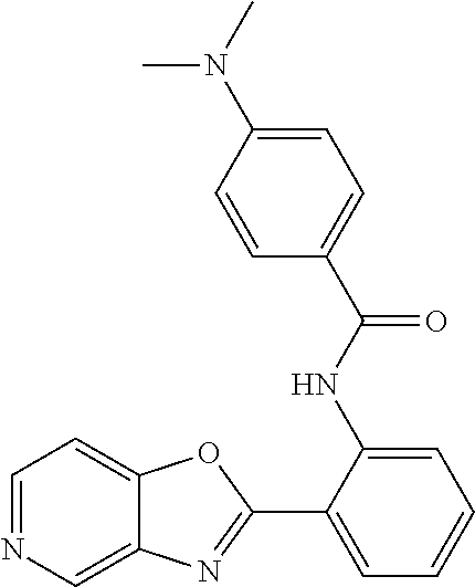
C1=NC=C2C(=C1)OC(C1=CC=CC=C1NC(C1=CC=C(N(C)C)C=C1)=O)=N2
